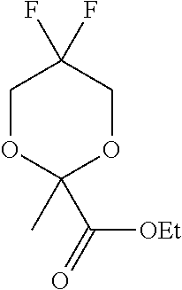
C1OC(C(=O)[OEt])(C)OCC1(F)F
